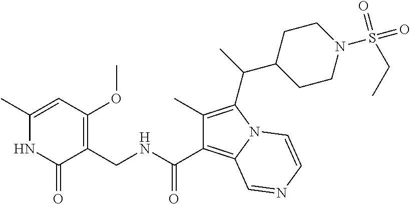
C1(C)=CC(OC)=C(CNC(C2=C3N(C(C(C)C4CCN(S(=O)(CC)=O)CC4)=C2C)C=CN=C3)=O)C(=O)N1
